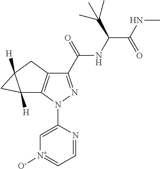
C1(C(NC(C(=O)NC)C(C)(C)C)=O)=NN(C2=C[N+]([O-])=CC=N2)C2=C1CC1([H])C2([H])C1
